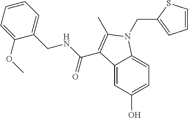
C12=CC(O)=CC=C1N(CC1=CC=CS1)C(C)=C2C(NCC1=CC=CC=C1OC)=O
